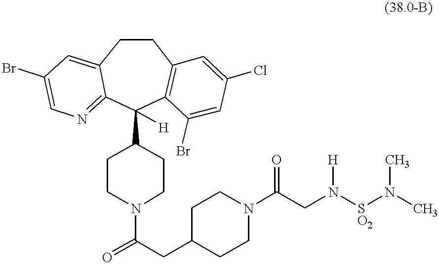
O=C(CC1CCN(C(CN([SO2]N(C)C)[H])=O)CC1)N1CCC(C2([H])C3=C(CCC4=CC(Br)=CN=C24)C=C(Cl)C=C3Br)CC1
